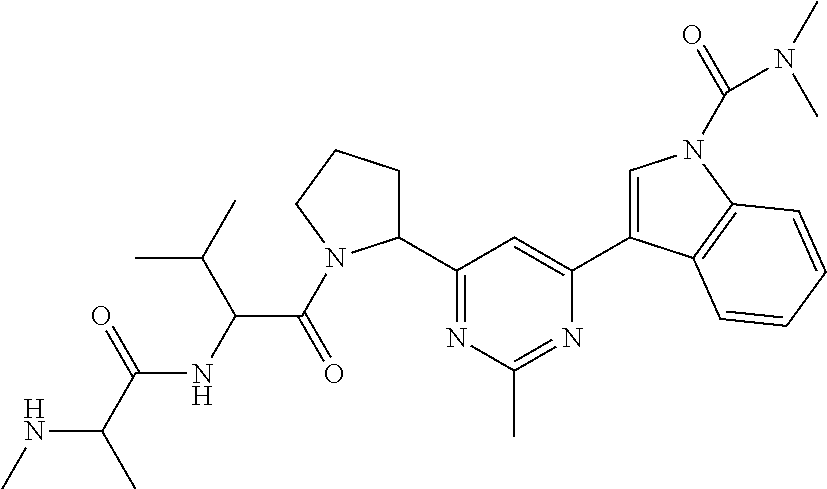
N(C(C)C(=O)NC(C(=O)N1C(C2=NC(C)=NC(C3=CN(C(=O)N(C)C)C4=C3C=CC=C4)=C2)CCC1)C(C)C)C
